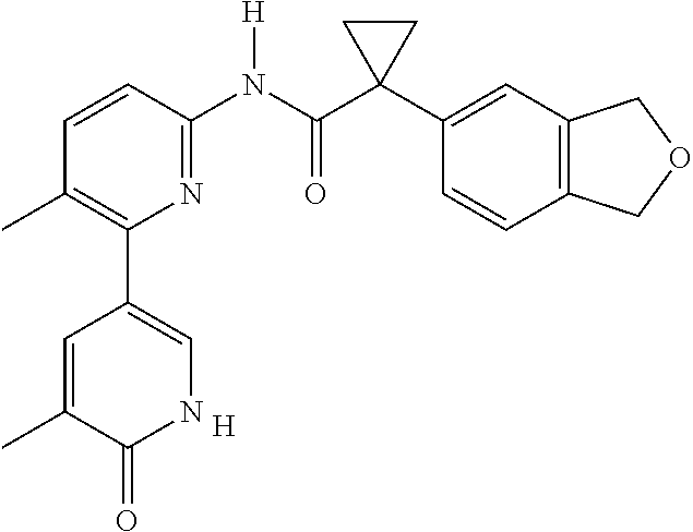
C1=CC(N(C(C2(C3=CC4=C(C=C3)COC4)CC2)=O)[H])=NC(C2=CNC(=O)C(C)=C2)=C1C.[H]
